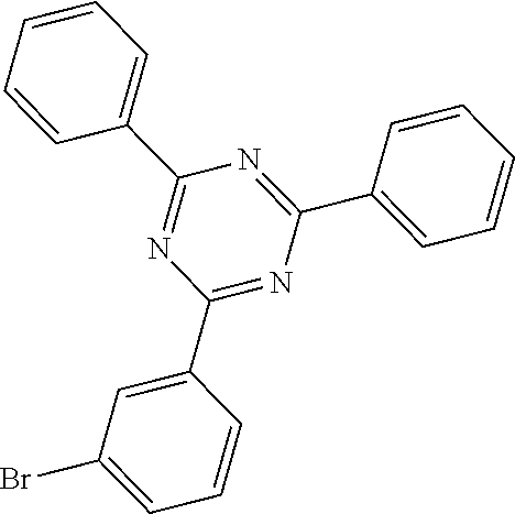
N1=C(C2=CC=CC=C2)N=C(C2=CC=CC=C2)N=C1C1=CC(Br)=CC=C1
